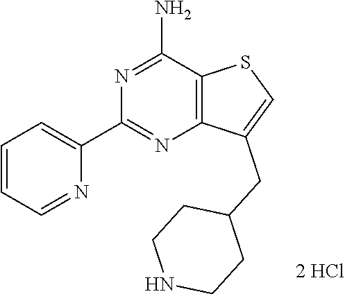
N1=C(N)C2=C(N=C1C1=CC=CC=N1)C(CC1CCNCC1)=CS2
